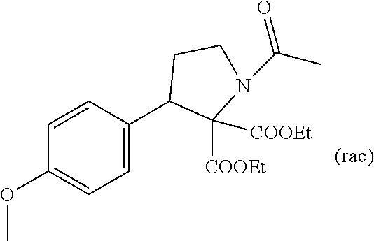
C1=CC(C2C([COOEt])([COOEt])N(C(C)=O)CC2)=CC=C1OC
